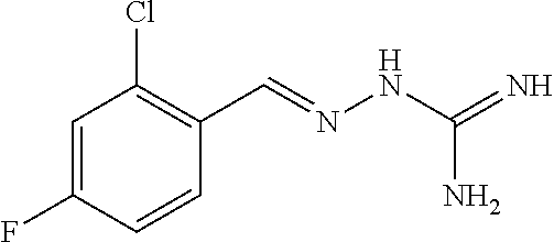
C1=C(F)C=CC(C=NNC(=N)N)=C1Cl
